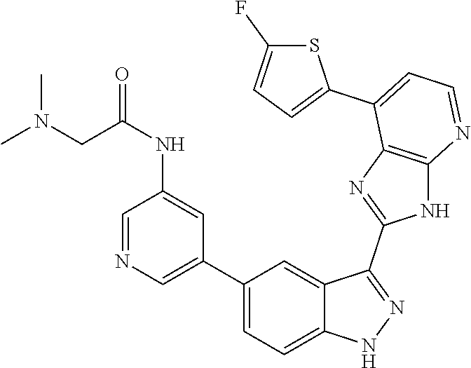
C1(C2=CC=C3C(=C2)C(C2=NC4=C(N2)N=CC=C4C2=CC=C(F)S2)=NN3)=CN=CC(NC(=O)CN(C)C)=C1
